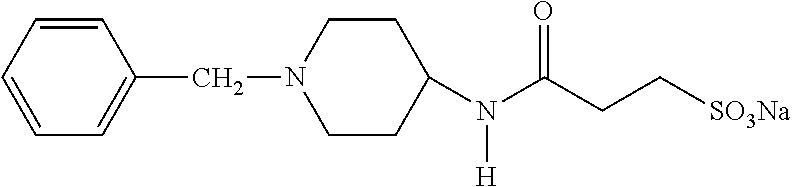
C1=CC=CC=C1CN1CCC(N(C(CC[SO3Na])=O)[H])CC1
